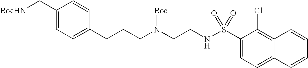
C1(C[BocHN])=CC=C(CCCN(CCNS(C2=CC=C3C(=C2Cl)C=CC=C3)(=O)=O)[Boc])C=C1
